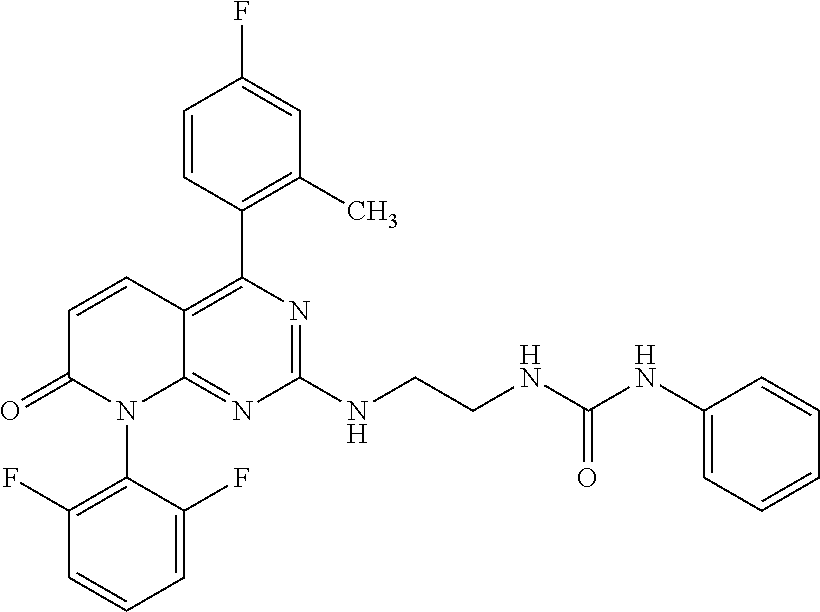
C1=CC(C2=C3C(=NC(NCCNC(NC4=CC=CC=C4)=O)=N2)N(C2=C(F)C=CC=C2F)C(=O)C=C3)=C(C)C=C1F
